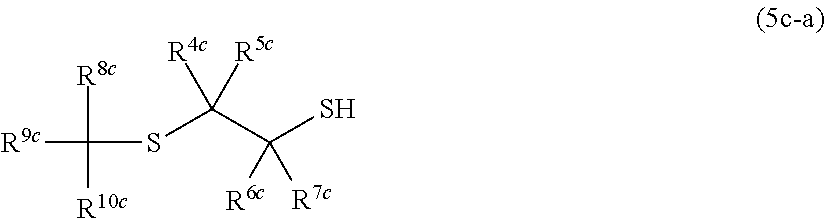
S(C(C([R6c])([R7c])S)([R5c])[R4c])C([R8c])([R10c])[R9c]
